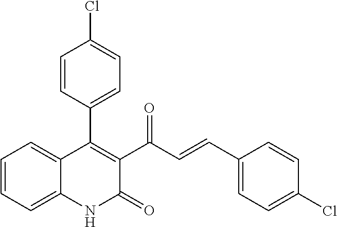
C1=CC(C2=C(C(C=CC3=CC=C(Cl)C=C3)=O)C(=O)NC3=CC=CC=C23)=CC=C1Cl
